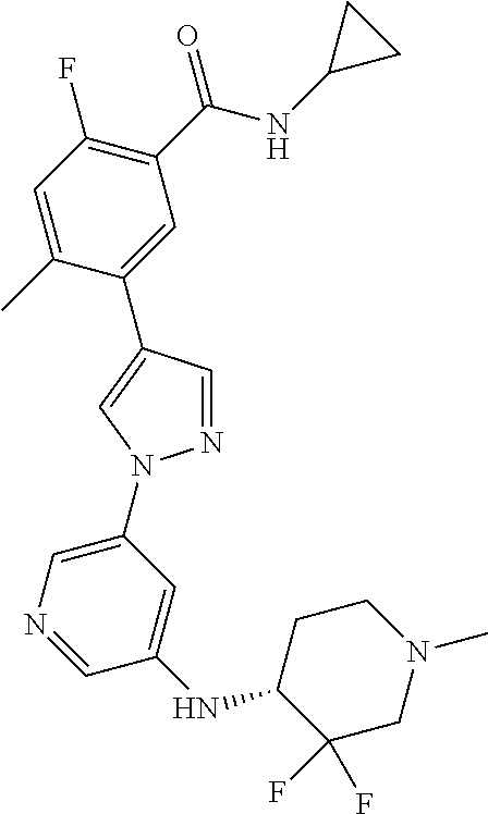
C1=C(C)C(C2=CN(C3=CN=CC(NC4C(F)(F)CN(C)CC4)=C3)N=C2)=CC(C(NC2CC2)=O)=C1F
